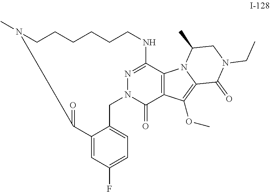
N1C2=NN(C(=O)C3=C2N2C(=C3OC)C(=O)N(CC)CC2C)CC2=CC=C(F)C=C2C(=O)N(C)CCCCCC1
